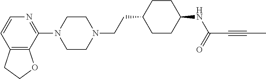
C12=C(C(N3CCN(CCC4CCC(NC(=O)C#CC)CC4)CC3)=NC=C1)OCC2
